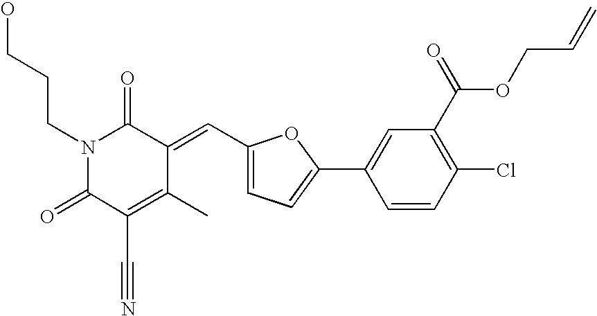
N1(CCCO)C(=O)C(C#N)=C(C)C(=CC2=CC=C(C3=CC(C(=O)OCC=C)=C(Cl)C=C3)O2)C1=O
